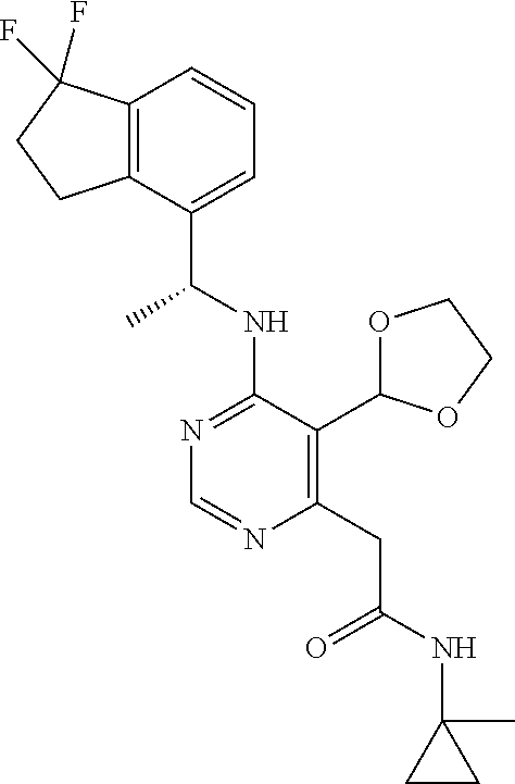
N1=C(NC(C)C2=CC=CC3=C2CCC3(F)F)C(C2OCCO2)=C(CC(=O)NC2(C)CC2)N=C1
